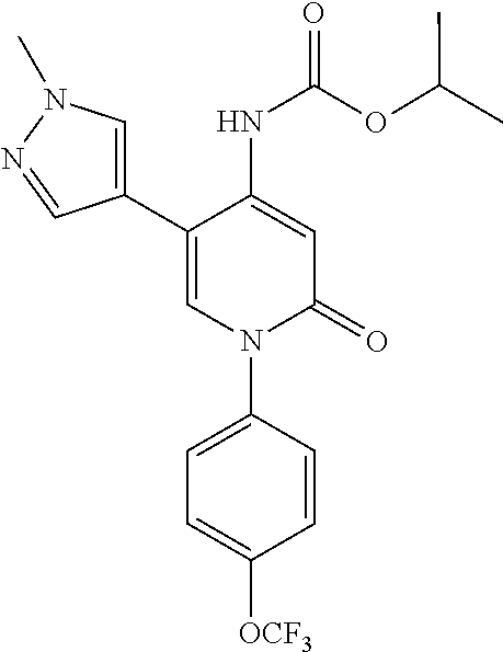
C1=C(NC(OC(C)C)=O)C(C2=CN(C)N=C2)=CN(C2=CC=C([OCF3])C=C2)C1=O
